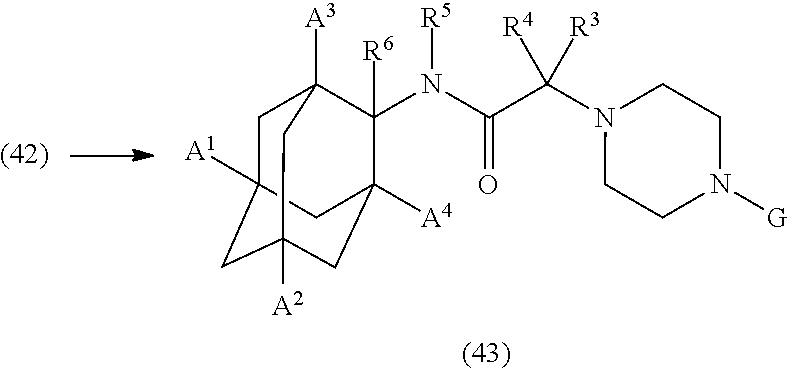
C1C2([A1])CC3([A2])CC([A4])(C([R6])(N([R5])C(C(N4CCN([G])CC4)([R3])[R4])=O)C1([A3])C3)C2
